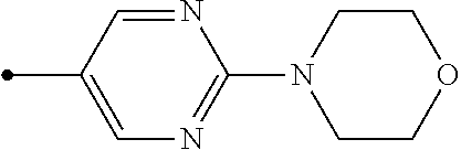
N1=CC(C)=CN=C1N1CCOCC1
